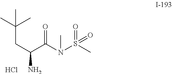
C(CC(C(=O)N(S(C)(=O)=O)C)N)(C)(C)C.Cl
